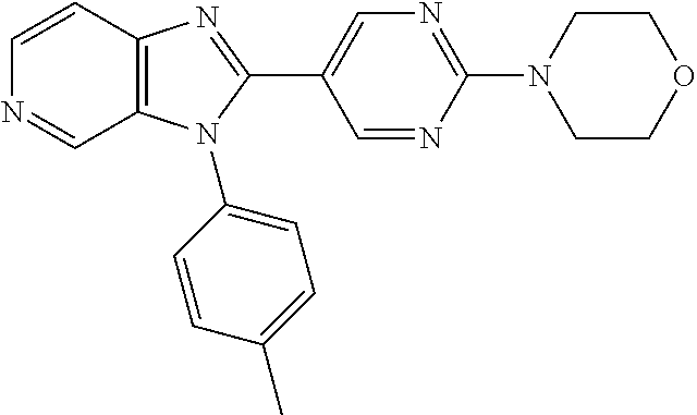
C1=CC2=C(C=N1)N(C1=CC=C(C)C=C1)C(C1=CN=C(N3CCOCC3)N=C1)=N2
